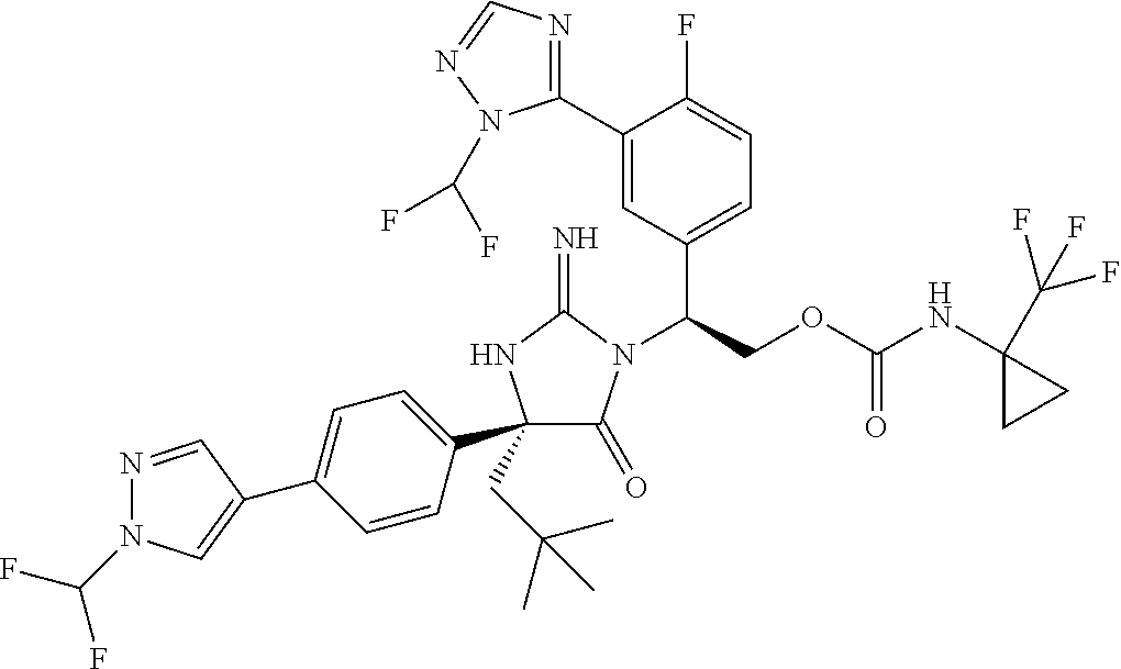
C1(C2(CC(C)(C)C)C(=O)N(C(COC(NC3(C(F)(F)F)CC3)=O)C3=CC=C(F)C(C4=NC=NN4C(F)F)=C3)C(=N)N2)=CC=C(C2=CN(C(F)F)N=C2)C=C1
